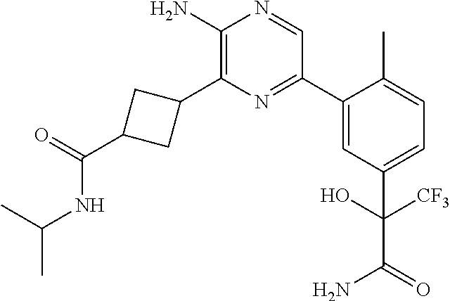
C1(N)=C(C2CC(C(=O)NC(C)C)C2)N=C(C2=CC(C([CF3])(O)C(=O)N)=CC=C2C)C=N1
